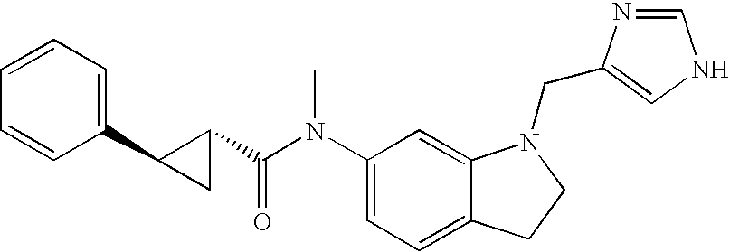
C1(N(C(C2C(C3=CC=CC=C3)C2)=O)C)=CC=C2C(=C1)N(CC1=CNC=N1)CC2
